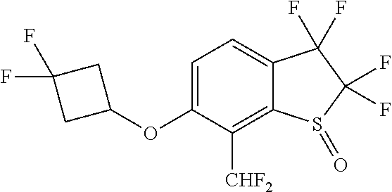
C1=C(OC2CC(F)(F)C2)C([CHF2])=C2C(=C1)C(F)(F)C(F)(F)S2=O
